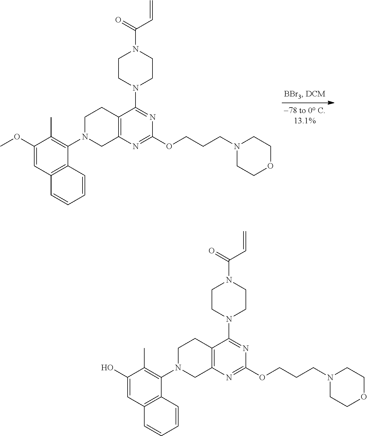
C1N(C2=C(C)C(OC)=CC3=C2C=CC=C3)CC2=C(C1)C(N1CCN(C(=O)C=C)CC1)=NC(OCCCN1CCOCC1)=N2.C1N(C2=C(C)C(O)=CC3=C2C=CC=C3)CC2=C(C1)C(N1CCN(C(=O)C=C)CC1)=NC(OCCCN1CCOCC1)=N2
